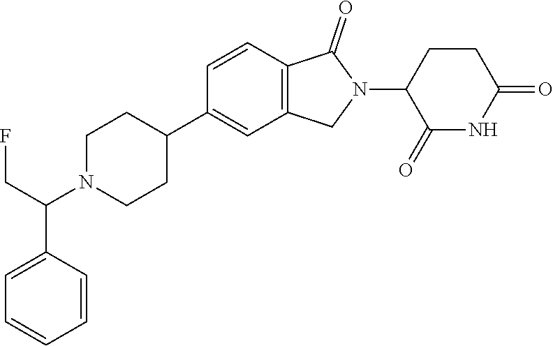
C1=CC2=C(C=C1C1CCN(C(CF)C3=CC=CC=C3)CC1)CN(C1C(=O)NC(=O)CC1)C2=O
